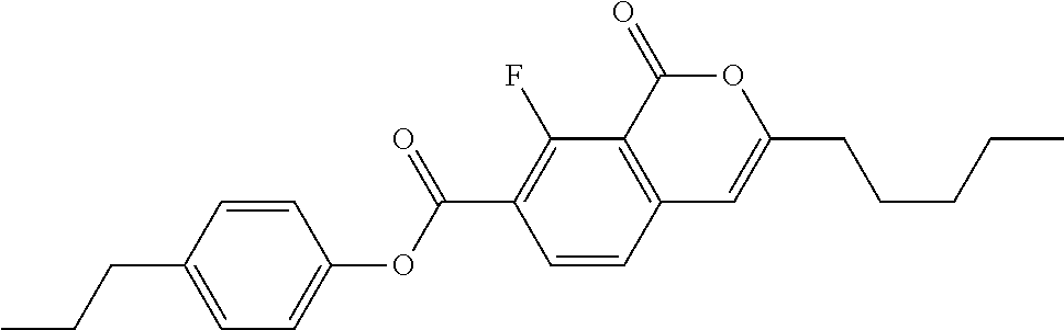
C1=CC2=C(C(F)=C1C(OC1=CC=C(CCC)C=C1)=O)C(=O)OC(CCCCC)=C2
